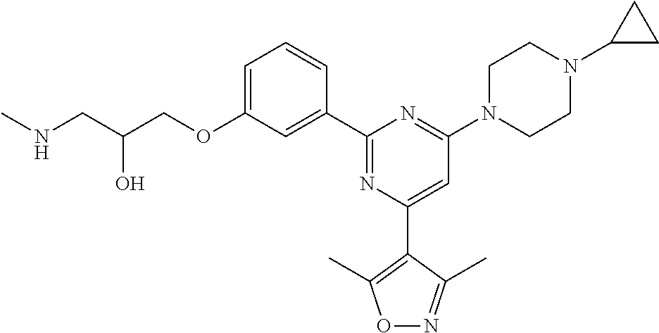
C1=C(OCC(CNC)O)C=C(C2=NC(C3=C(C)ON=C3C)=CC(N3CCN(C4CC4)CC3)=N2)C=C1
